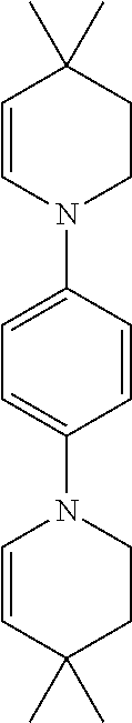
C1=CN(C2=CC=C(N3C=CC(C)(C)CC3)C=C2)CCC1(C)C
